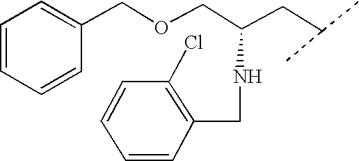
C1=CC=CC(COCC(CC(C)C)NCC2=C(Cl)C=CC=C2)=C1
